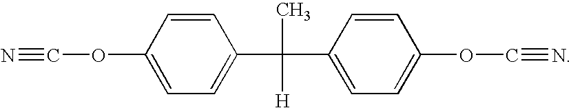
C1=CC(OC#N)=CC=C1C(C1=CC=C(OC#N)C=C1)(C)[H]
